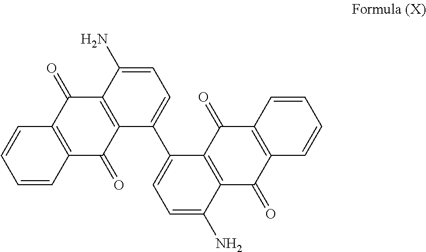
C1=CC2=C(C=C1)C(=O)C1=C(C2=O)C(C2=CC=C(N)C3=C2C(=O)C2=C(C3=O)C=CC=C2)=CC=C1N
